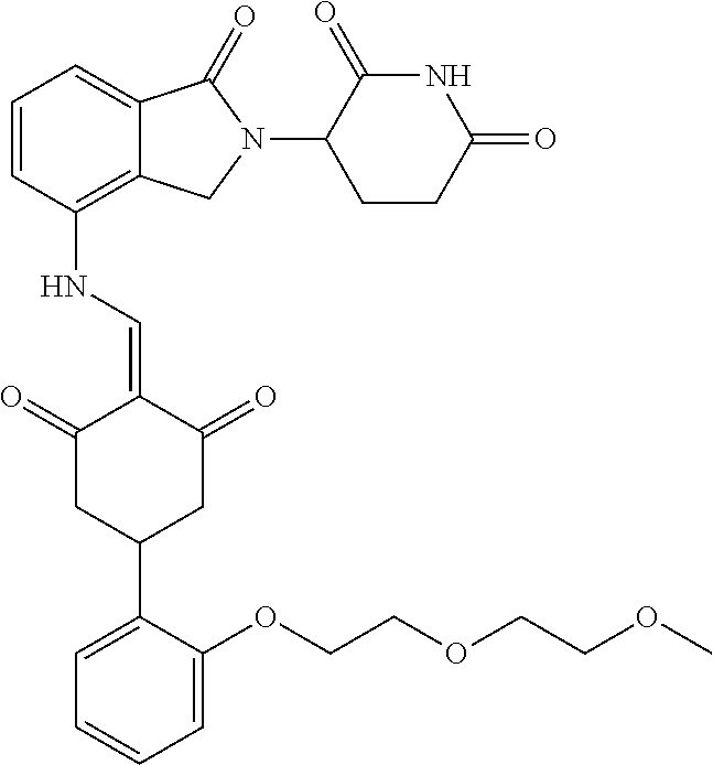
C1=CC(NC=C2C(=O)CC(C3=CC=CC=C3OCCOCCOC)CC2=O)=C2C(=C1)C(=O)N(C1CCC(=O)NC1=O)C2
